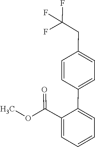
C(C1=CC=CC=C1C1=CC=C(CC(F)(F)F)C=C1)(OC)=O
